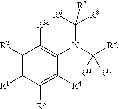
C1([R2])=C([R1])C([R5])=C([R4])C(N(C([R9])([R11])[R10])C([R6])([R8])[R7])=C1[R3a]
